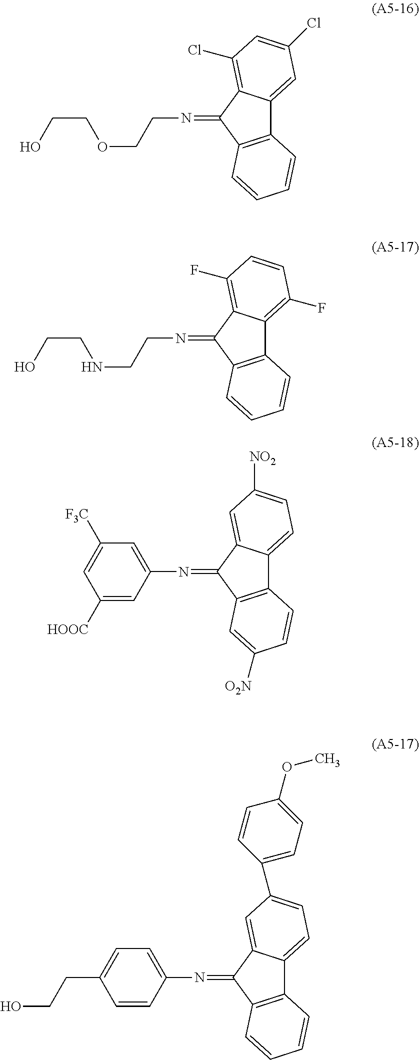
C12=C(C(=NCCOCCO)C3=C(Cl)C=C(Cl)C=C13)C=CC=C2.C12=C(C(=NCCNCCO)C3=C(F)C=CC(F)=C13)C=CC=C2.C12=C(C(=NC3=CC([F3C])=CC([HOOC])=C3)C3=CC([NO2])=CC=C13)C=C([O2N])C=C2.C12=C(C(=NC3=CC=C(CCO)C=C3)C3=CC(C4=CC=C(OC)C=C4)=CC=C13)C=CC=C2
